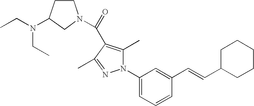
C1(N2C(C)=C(C(=O)N3CCC(N(CC)CC)C3)C(C)=N2)=CC=CC(C=CC2CCCCC2)=C1
